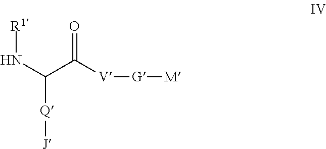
[R1]NC([Q][J])C([V][G][M])=O
